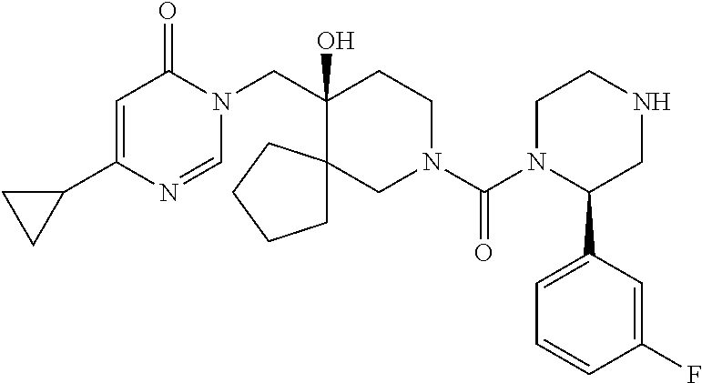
C1(C2CC2)=CC(=O)N(CC2(O)CCN(C(=O)N3C(C4=CC=CC(F)=C4)CNCC3)CC23CCCC3)C=N1
